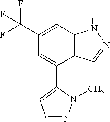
C12=C(C=C(C(F)(F)F)C=C1C1=CC=NN1C)NN=C2
